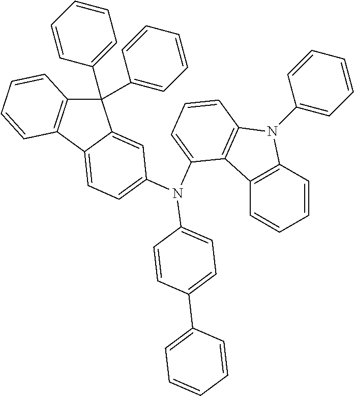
C1(C2=CC=CC=C2)(C2=CC=CC=C2)C2=C(C3=CC=C(N(C4=CC=C(C5=CC=CC=C5)C=C4)C4=CC=CC5=C4C4=C(C=CC=C4)N5C4=CC=CC=C4)C=C13)C=CC=C2
